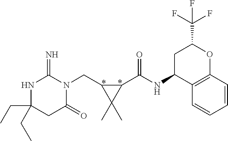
C(C1(CC)NC(=N)N(CC2C(C)(C)C2C(NC2C3=C(OC(C(F)(F)F)C2)C=CC=C3)=O)C(=O)C1)C
